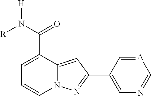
N12C(=CC(C3=CN=C[A]=C3)=N1)C(C(=O)N([R])[H])=CC=C2
